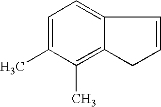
CC1=CC=C2C(=C1C)CC=C2
